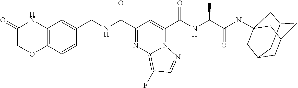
C12=C(C=CC(CNC(C3=NC4=C(F)C=NN4C(C(NC(C(NC45CC6CC(CC(C4)C6)C5)=O)C)=O)=C3)=O)=C1)OCC(=O)N2
